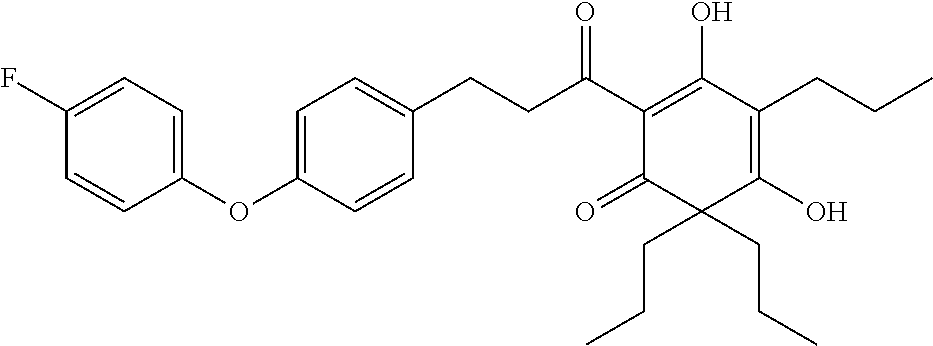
C(C(C1=C(O)C(CCC)=C(O)C(CCC)(CCC)C1=O)=O)CC1=CC=C(OC2=CC=C(F)C=C2)C=C1
